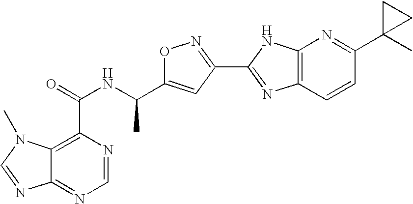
C12=NC=NC(C(=O)NC(C3=CC(C4=NC5=C(N4)N=C(C4(C)CC4)C=C5)=NO3)C)=C1N(C)C=N2
